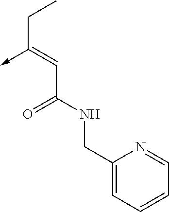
C(C(NCC1=CC=CC=N1)=O)=C(CC)->C
